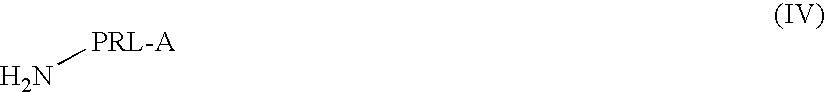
N[PRL-A]
